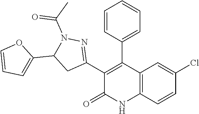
C1(C2=NN(C(C)=O)C(C3=CC=CO3)C2)=C(C2=CC=CC=C2)C2=C(NC1=O)C=CC(Cl)=C2
